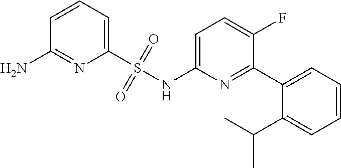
C1=CC=C(S(NC2=CC=C(F)C(C3=CC=CC=C3C(C)C)=N2)(=O)=O)N=C1N
